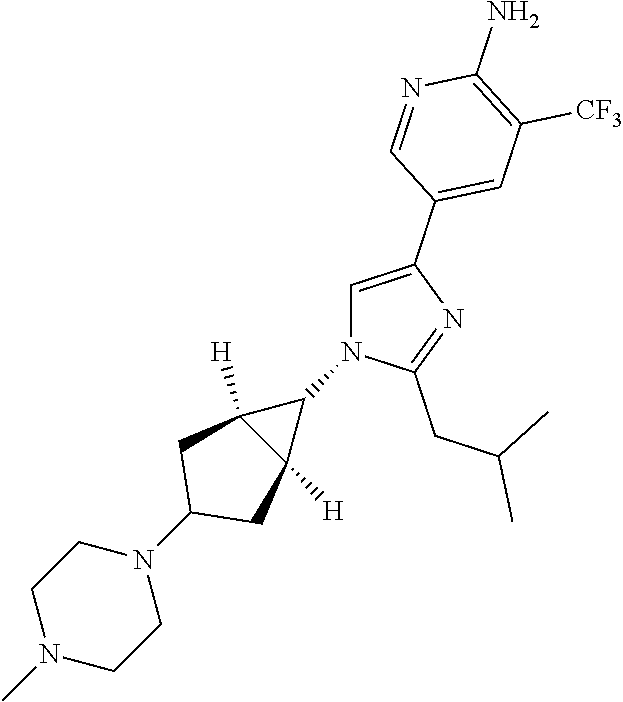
C1=C(C2=CC([CF3])=C(N)N=C2)N=C(CC(C)C)N1C1C2([H])C1([H])CC(N1CCN(C)CC1)C2
